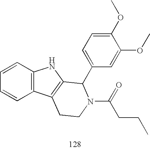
C1=CC2=C(C=C1)NC1=C2CCN(C(=O)CCC)C1C1=CC=C(OC)C(OC)=C1
